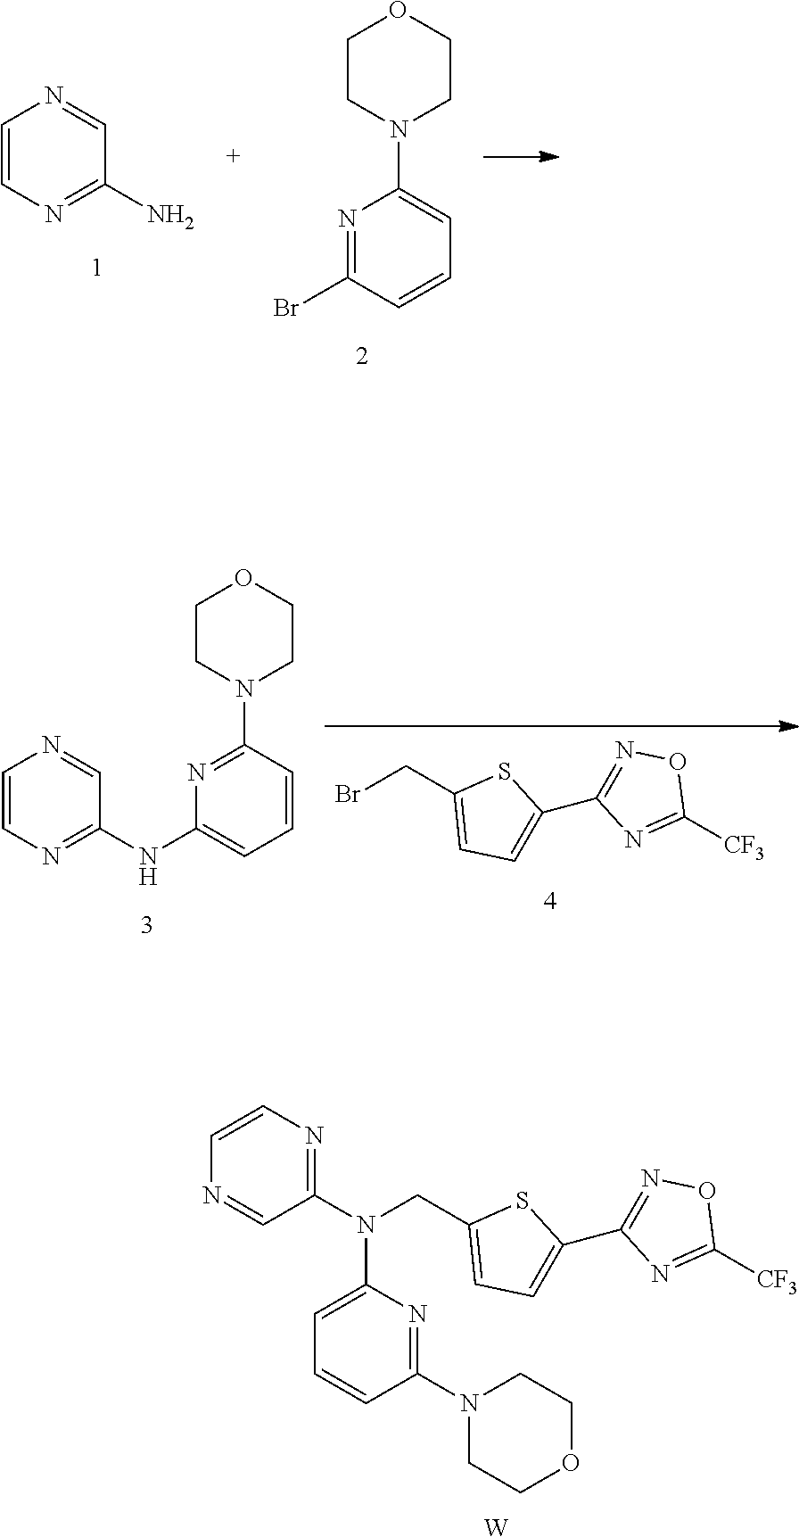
C1=CN=C(N)C=N1.N1=C(Br)C=CC=C1N1CCOCC1.BrCC1=CC=C(C2=NOC([CF3])=N2)S1.C1=CN=C(NC2=CC=CC(N3CCOCC3)=N2)C=N1.N1=C(N(CC2=CC=C(C3=NOC([CF3])=N3)S2)C2=CC=CC(N3CCOCC3)=N2)C=NC=C1.[W]
